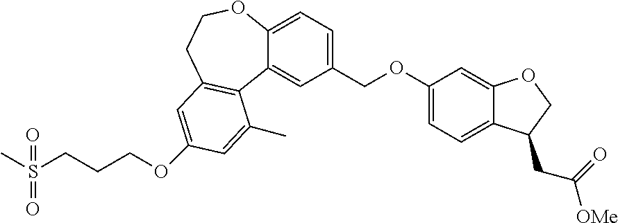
C(OC1=CC=C2C(=C1)OCC2CC([OMe])=O)C1=CC=C2C(=C1)C1=C(CCO2)C=C(OCCCS(C)(=O)=O)C=C1C
